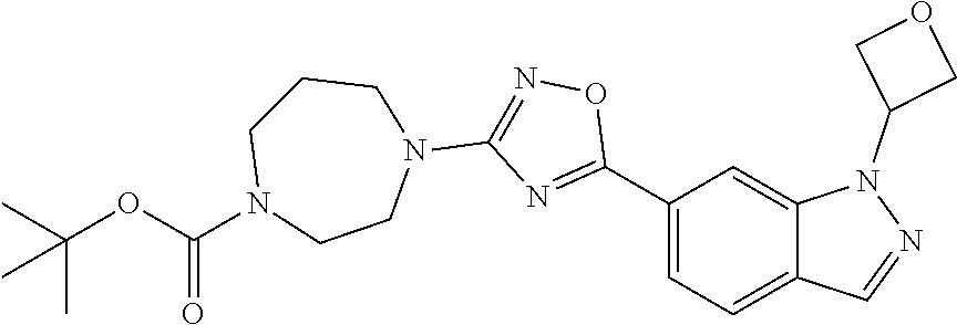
C1(C2=NC(N3CCCN(C(OC(C)(C)C)=O)CC3)=NO2)=CC=C2C(=C1)N(C1COC1)N=C2
